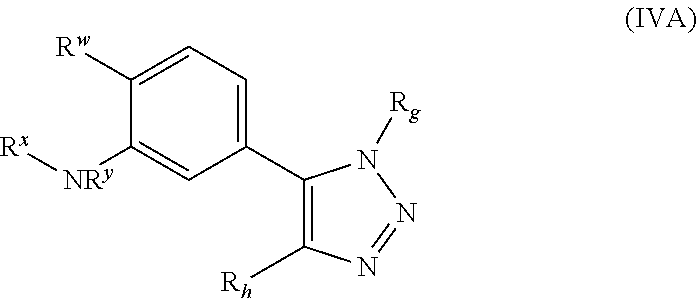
C1(C2=CC=C([Rw])C([NRy][Rx])=C2)=C([Rh])N=NN1[Rg]
